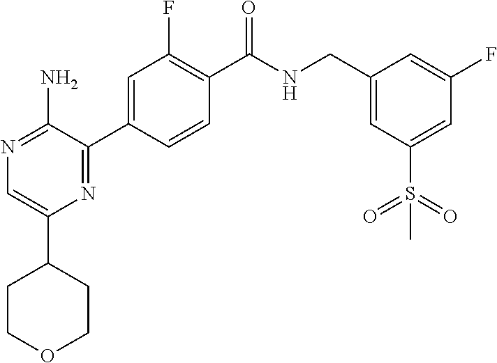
N1=C(N)C(C2=CC(F)=C(C(NCC3=CC(S(=O)(=O)C)=CC(F)=C3)=O)C=C2)=NC(C2CCOCC2)=C1
